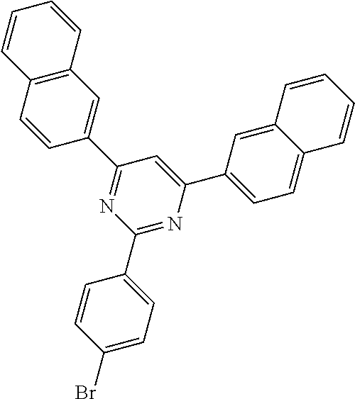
C12=C(C=CC=C1)C=C(C1=NC(C3=CC=C(Br)C=C3)=NC(C3=CC=C4C(=C3)C=CC=C4)=C1)C=C2
